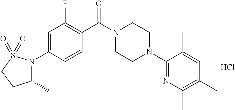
C1=C(N2C(C)CCS2(=O)=O)C=CC(C(N2CCN(C3=NC(C)=C(C)C=C3C)CC2)=O)=C1F.Cl
